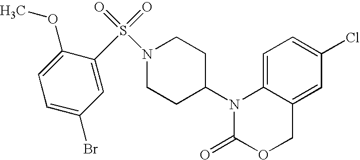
C1=C2C(=CC(Cl)=C1)COC(=O)N2C1CCN(S(=O)(=O)C2=CC(Br)=CC=C2OC)CC1
